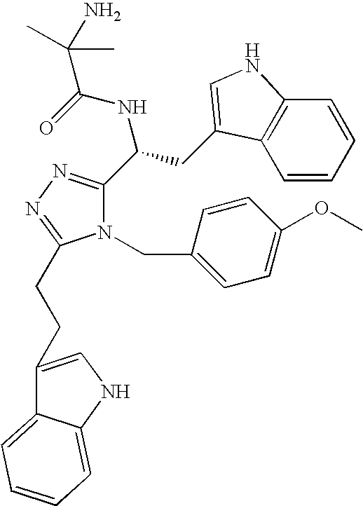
N1(CC2=CC=C(OC)C=C2)C(C(CC2=CNC3=C2C=CC=C3)NC(=O)C(N)(C)C)=NN=C1CCC1=CNC2=CC=CC=C21
